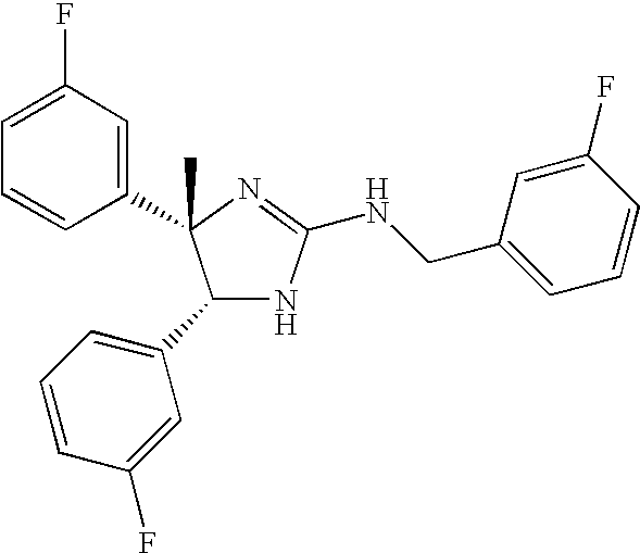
C1=C(F)C=C(C2(C)C(C3=CC=CC(F)=C3)NC(NCC3=CC=CC(F)=C3)=N2)C=C1
